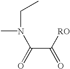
C(C([RO])=O)(=O)N(CC)C
